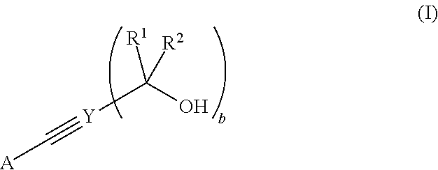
[Y](C(O)([R2])[R1])#C[A]
